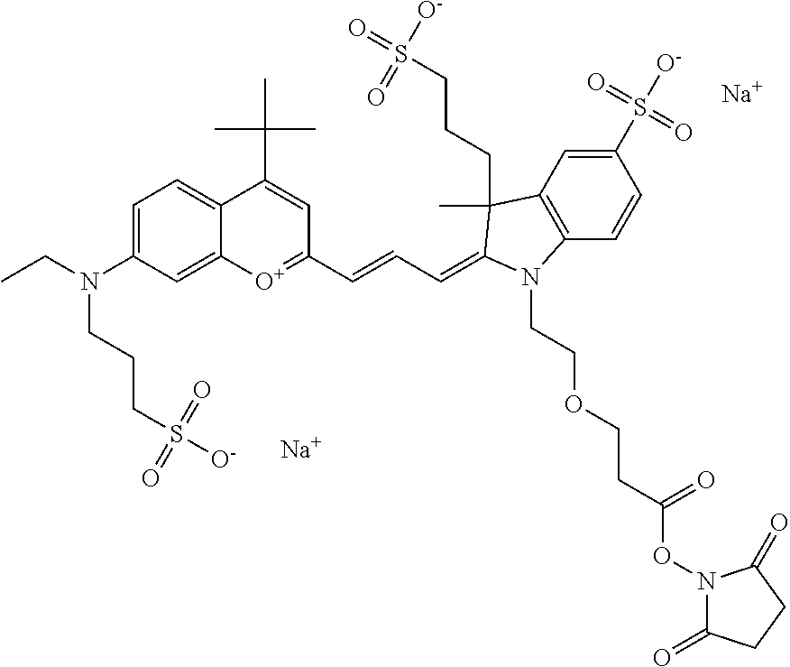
[Na].[Na].[O+]1=C(C=CC=C2C(C)(CCCS([O-])(=O)=O)C3=C(C=CC(S(=O)([O-])=O)=C3)N2CCOCCC(=O)ON2C(=O)CCC2=O)C=C(C(C)(C)C)C2=CC=C(N(CC)CCCS(=O)(=O)[O-])C=C12
